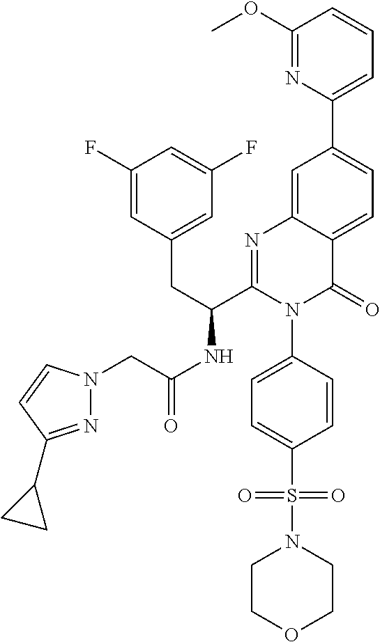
C(C(NC(C1=NC2=CC(C3=CC=CC(OC)=N3)=CC=C2C(=O)N1C1=CC=C(S(N2CCOCC2)(=O)=O)C=C1)CC1=CC(F)=CC(F)=C1)=O)N1N=C(C2CC2)C=C1
